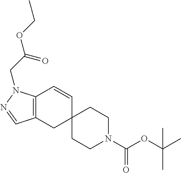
C12=C(CC3(C=C1)CCN(C(OC(C)(C)C)=O)CC3)C=NN2CC(OCC)=O
